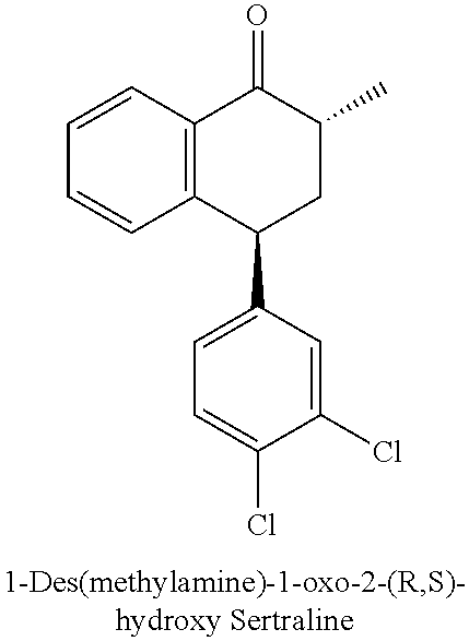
C12=C(C(C3=CC=C(Cl)C(Cl)=C3)CC(C)C1=O)C=CC=C2
